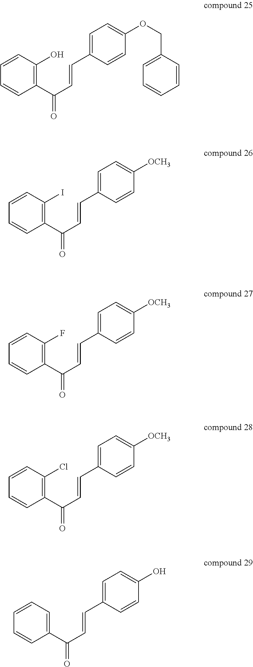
C1=C(C=CC(C2=C(O)C=CC=C2)=O)C=CC(OCC2=CC=CC=C2)=C1.C1=C(C=CC(C2=C(I)C=CC=C2)=O)C=CC([OCH3])=C1.C1=C(C=CC(C2=C(F)C=CC=C2)=O)C=CC([OCH3])=C1.C1=C(C=CC(C2=C(Cl)C=CC=C2)=O)C=CC([OCH3])=C1.C1=C(C=CC(C2=CC=CC=C2)=O)C=CC(O)=C1
